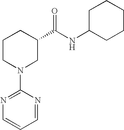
C1(N2CC(C(NC3CCCCC3)=O)CCC2)=NC=CC=N1
